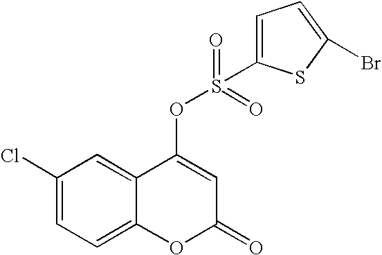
C1(Cl)=CC=C2C(=C1)C(OS(=O)(=O)C1=CC=C(Br)S1)=CC(=O)O2
